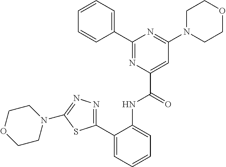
C1(C2=CC=CC=C2NC(C2=CC(N3CCOCC3)=NC(C3=CC=CC=C3)=N2)=O)=NN=C(N2CCOCC2)S1
